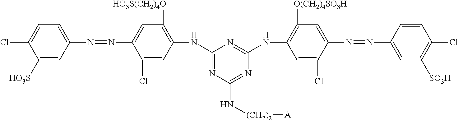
C1([HO3S])=CC(N=NC2=CC([HO3S(CH2)4O])=C(NC3=NC(N[(CH2)2][A])=NC(NC4=C([O(CH2)4SO3H])C=C(N=NC5=CC([SO3H])=C(Cl)C=C5)C(Cl)=C4)=N3)C=C2Cl)=CC=C1Cl
